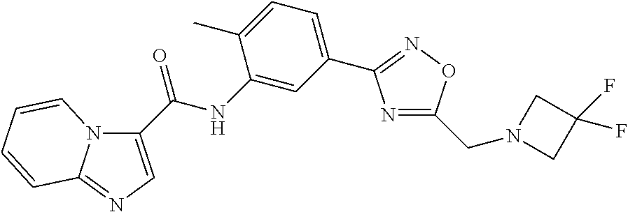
C1(C(NC2=CC(C3=NOC(CN4CC(F)(F)C4)=N3)=CC=C2C)=O)=CN=C2N1C=CC=C2
